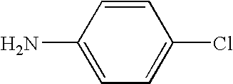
C1=CC(N)=CC=C1Cl
